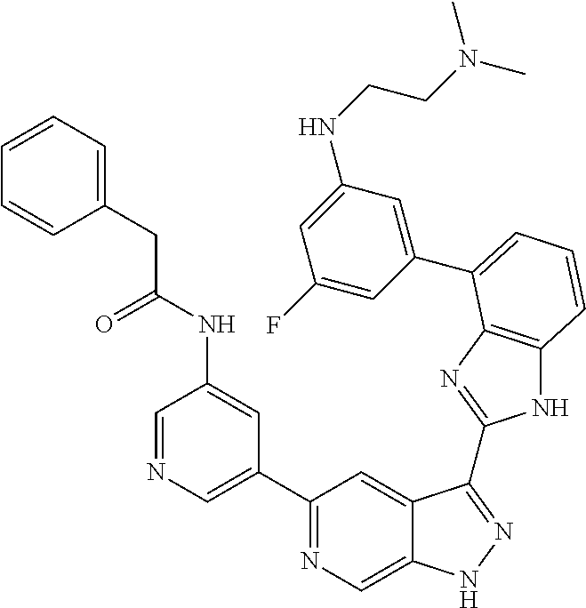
C1=NC=C(C2=NC=C3C(=C2)C(C2=NC4=C(N2)C=CC=C4C2=CC(NCCN(C)C)=CC(F)=C2)=NN3)C=C1NC(CC1=CC=CC=C1)=O
